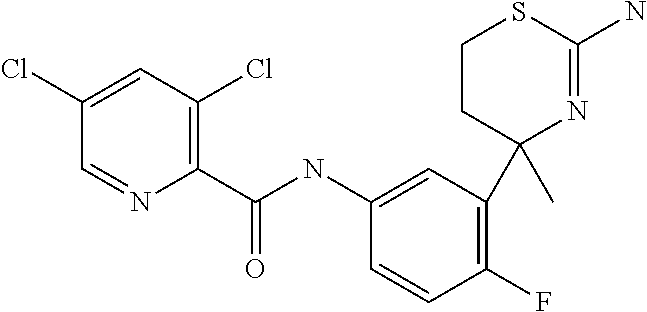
C1CC(C)(C2=C(F)C=CC(NC(C3=C(Cl)C=C(Cl)C=N3)=O)=C2)N=C(N)S1
